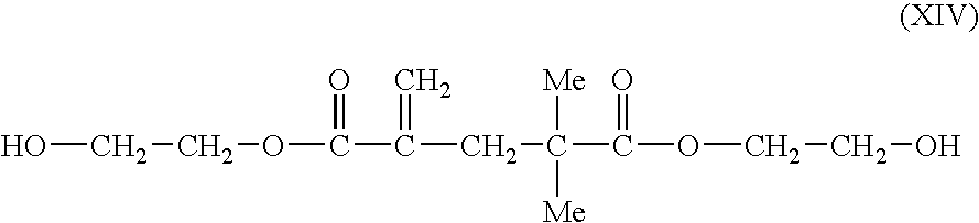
OCCOC(C(CC(C(OCCO)=O)([Me])[Me])=C)=O
